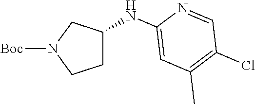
C1C(NC2=CC(C)=C(Cl)C=N2)CN([Boc])C1
